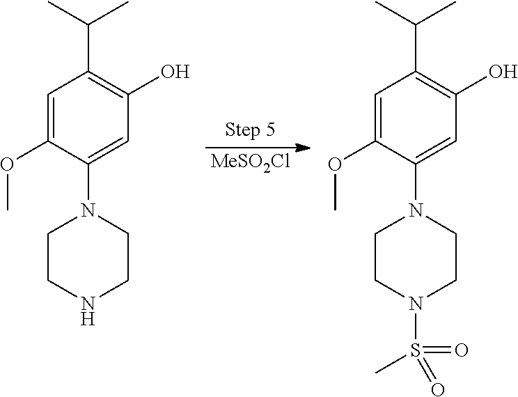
C1=C(OC)C(N2CCNCC2)=CC(O)=C1C(C)C.[MeSO2Cl].C1=C(OC)C(N2CCN(S(=O)(=O)C)CC2)=CC(O)=C1C(C)C
